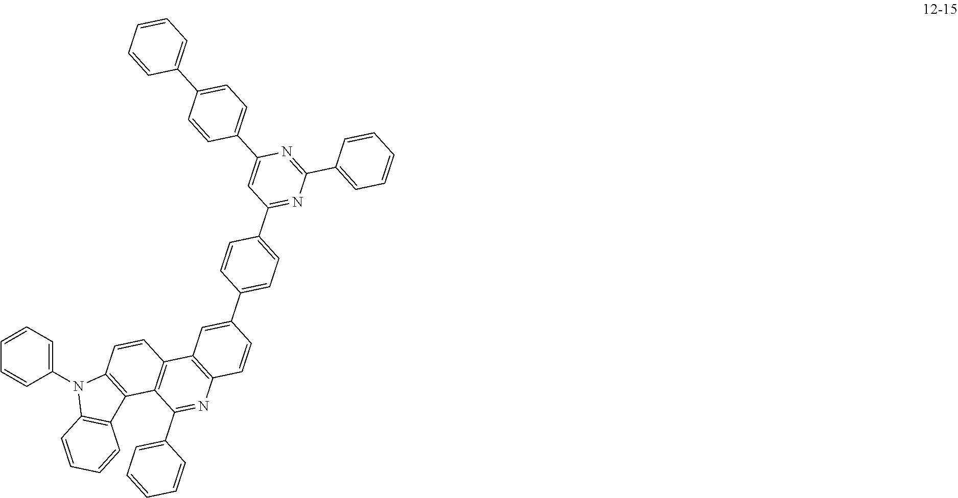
C1(N2C3=C(C4=C2C=CC2=C4C(C4=CC=CC=C4)=NC4=C2C=C(C2=CC=C(C5=NC(C6=CC=CC=C6)=NC(C6=CC=C(C7=CC=CC=C7)C=C6)=C5)C=C2)C=C4)C=CC=C3)=CC=CC=C1
